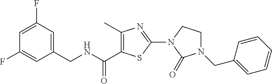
C1(C)=C(C(NCC2=CC(F)=CC(F)=C2)=O)SC(N2C(=O)N(CC3=CC=CC=C3)CC2)=N1
